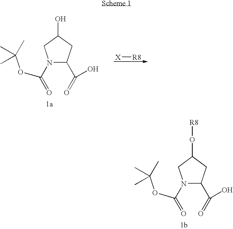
N1(C(=O)OC(C)(C)C)C(C(=O)O)CC(O[R8])C1.[X][R8].N1(C(=O)OC(C)(C)C)C(C(=O)O)CC(O)C1
